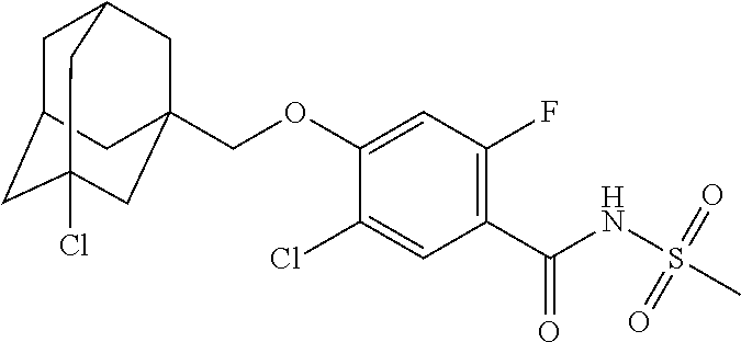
C1(Cl)=CC(C(NS(C)(=O)=O)=O)=C(F)C=C1OCC12CC3CC(CC(Cl)(C1)C3)C2
